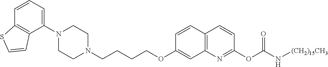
C1(N2CCN(CCCCOC3=CC4=C(C=C3)C=CC(OC(N[(CH2)15CH3])=O)=N4)CC2)=CC=CC2=C1C=CS2
